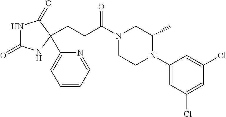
N1C(=O)NC(C2=CC=CC=N2)(CCC(N2CCN(C3=CC(Cl)=CC(Cl)=C3)C(C)C2)=O)C1=O
